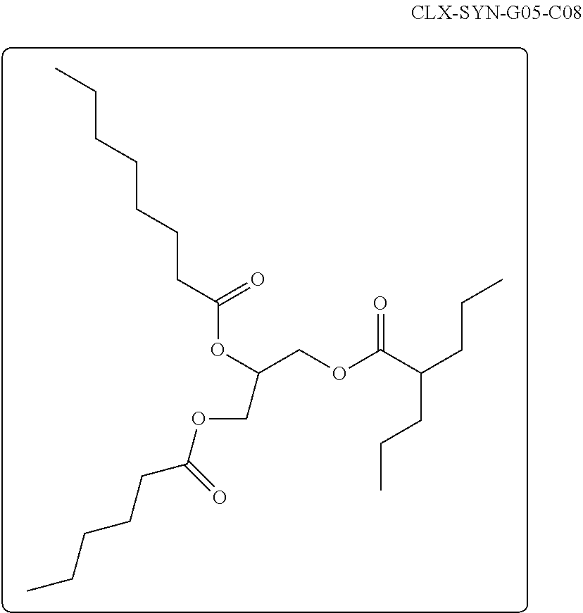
C(COC(C(CCC)CCC)=O)(OC(CCCCCCC)=O)COC(CCCCC)=O
